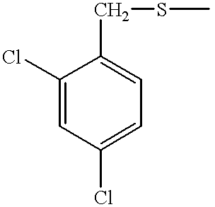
C1(Cl)=CC=C(CSC)C(Cl)=C1
